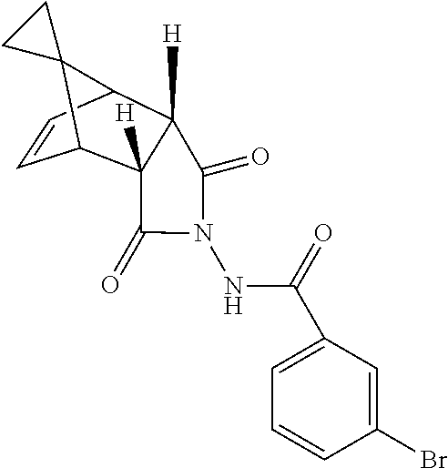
C1=CC2C3([H])C([H])(C1C21CC1)C(=O)N(NC(=O)C1=CC=CC(Br)=C1)C3=O
